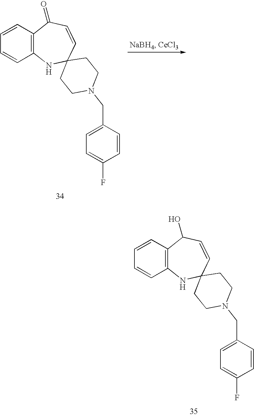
C12=C(C=CC=C1)C(O)C=CC1(N2)CCN(CC2=CC=C(F)C=C2)CC1.C12=C(C=CC=C1)C(=O)C=CC1(N2)CCN(CC2=CC=C(F)C=C2)CC1
